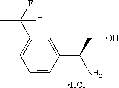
C1(C(CO)N)=CC(C(F)(C)F)=CC=C1.Cl
